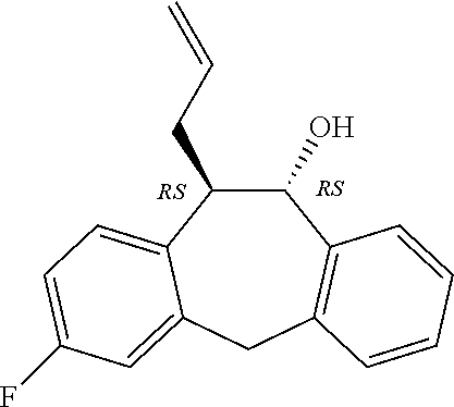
C1(O)C(CC=C)C2=CC=C(F)C=C2CC2=C1C=CC=C2
